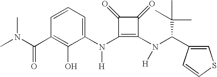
C(C1=C(O)C(N(C2=C(N(C(C3=CSC=C3)C(C)(C)C)[H])C(=O)C2=O)[H])=CC=C1)(=O)N(C)C
